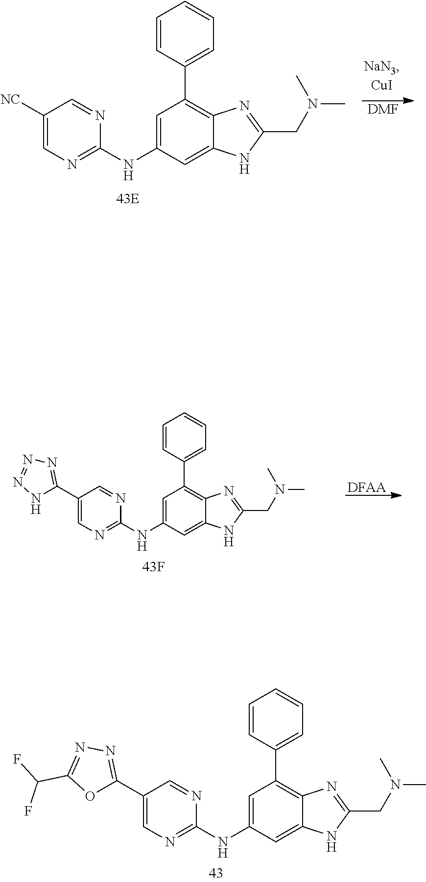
[DFAA].C1=C(NC2=NC=C(C3=NN=NN3)C=N2)C=C2C(=C1C1=CC=CC=C1)N=C(CN(C)C)N2.C1=C(NC2=NC=C([NC])C=N2)C=C2C(=C1C1=CC=CC=C1)N=C(CN(C)C)N2.[DMF].C1=C(NC2=NC=C(C3=NN=C(C(F)F)O3)C=N2)C=C2C(=C1C1=CC=CC=C1)N=C(CN(C)C)N2
